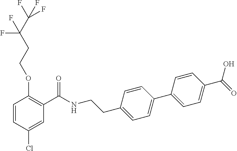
C1=CC(Cl)=CC(C(NCCC2=CC=C(C3=CC=C(C(O)=O)C=C3)C=C2)=O)=C1OCCC(F)(C(F)(F)F)F
